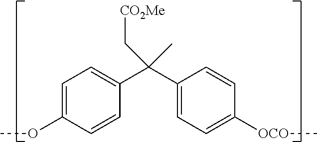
C1=C(OC)C=CC(C(C2=CC=C([OCO]C)C=C2)(C[CO2Me])C)=C1
